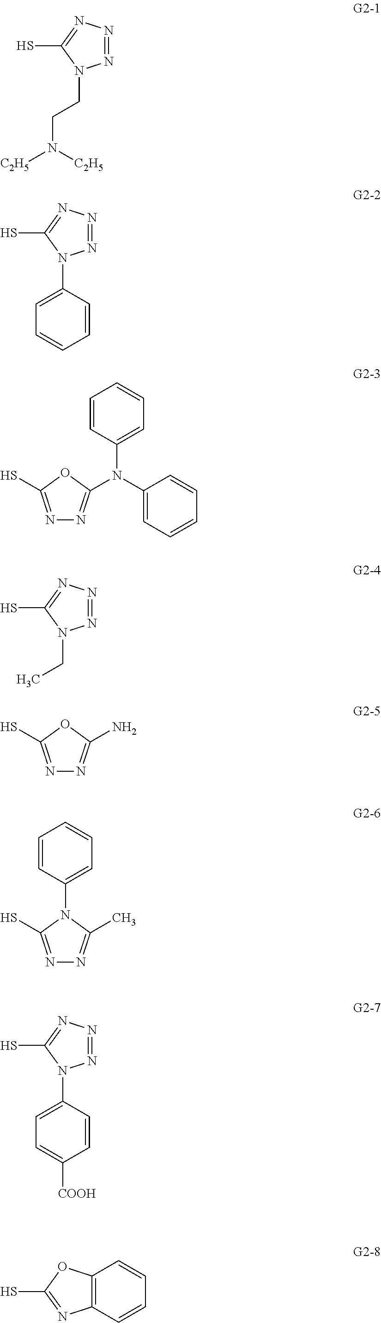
N1=NN=C(S)N1CCN([C2H5])[C2H5].N1=NN=C(S)N1C1=CC=CC=C1.N1=C(S)OC(N(C2=CC=CC=C2)C2=CC=CC=C2)=N1.N1=NN=C(S)N1CC.N1=C(S)OC(N)=N1.C1=CC(N2C(S)=NN=C2C)=CC=C1.N1=NN=C(S)N1C1=CC=C([COOH])C=C1.C12=C(C=CC=C1)N=C(S)O2
